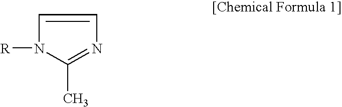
C1=CN=C(C)N1[R]
